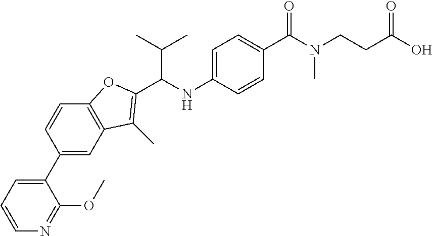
C1=C(NC(C(C)C)C2=C(C)C3=C(C=CC(C4=CC=CN=C4OC)=C3)O2)C=CC(C(N(CCC(O)=O)C)=O)=C1
